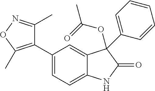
C1(C2=C(C)ON=C2C)=CC=C2C(=C1)C(OC(C)=O)(C1=CC=CC=C1)C(=O)N2
